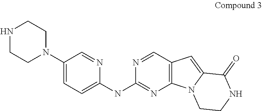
C1(N2CCNCC2)=CC=C(NC2=NC3=C(C=N2)C=C2N3CCNC2=O)N=C1
